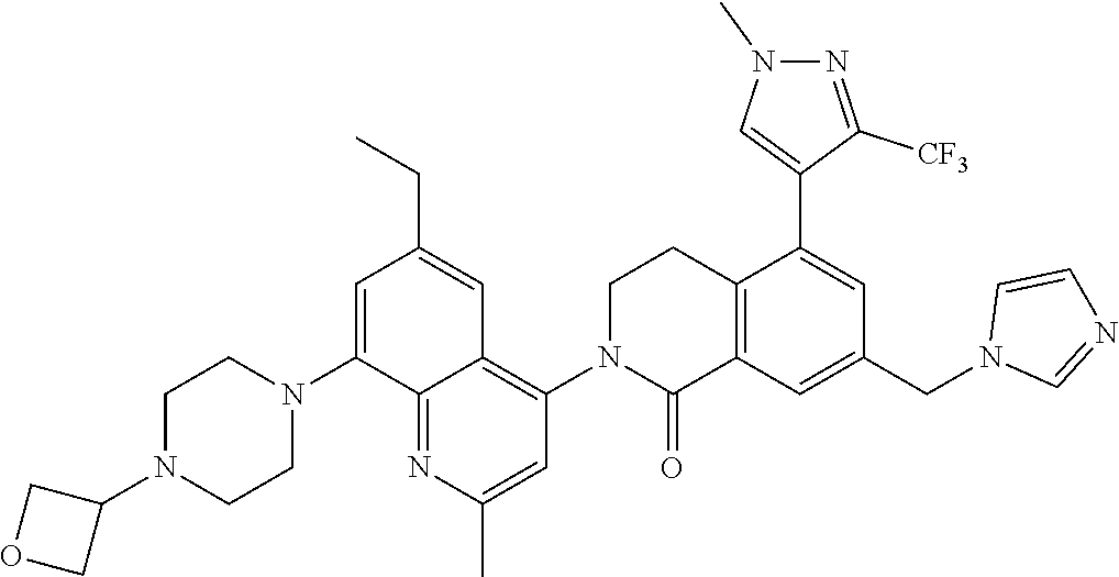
C12=C(C=C(CN3C=NC=C3)C=C1C1=CN(C)N=C1[CF3])C(=O)N(C1=C3C(=NC(C)=C1)C(N1CCN(C4COC4)CC1)=CC(CC)=C3)CC2
